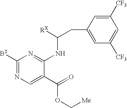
C1([CF3])=CC(CC([RX])NC2=NC([B2])=NC=C2C(=O)OC[Me])=CC([CF3])=C1
